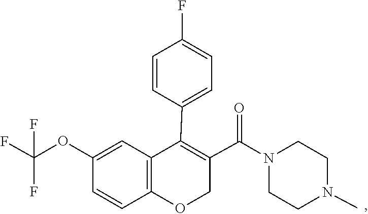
C1CN(C(C2=C(C3=CC=C(F)C=C3)C3=C(C=CC(OC(F)(F)F)=C3)OC2)=O)CCN1C
